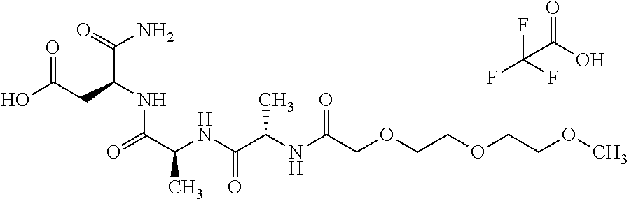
O=C(CC(NC(C(NC(C(NC(COCCOCCOC)=O)C)=O)C)=O)C(=O)N)O.O=C(O)C(F)(F)F
